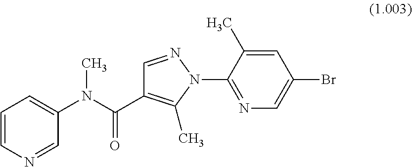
C1=CN=CC(N(C(C2=C(C)N(C3=NC=C(Br)C=C3C)N=C2)=O)C)=C1
